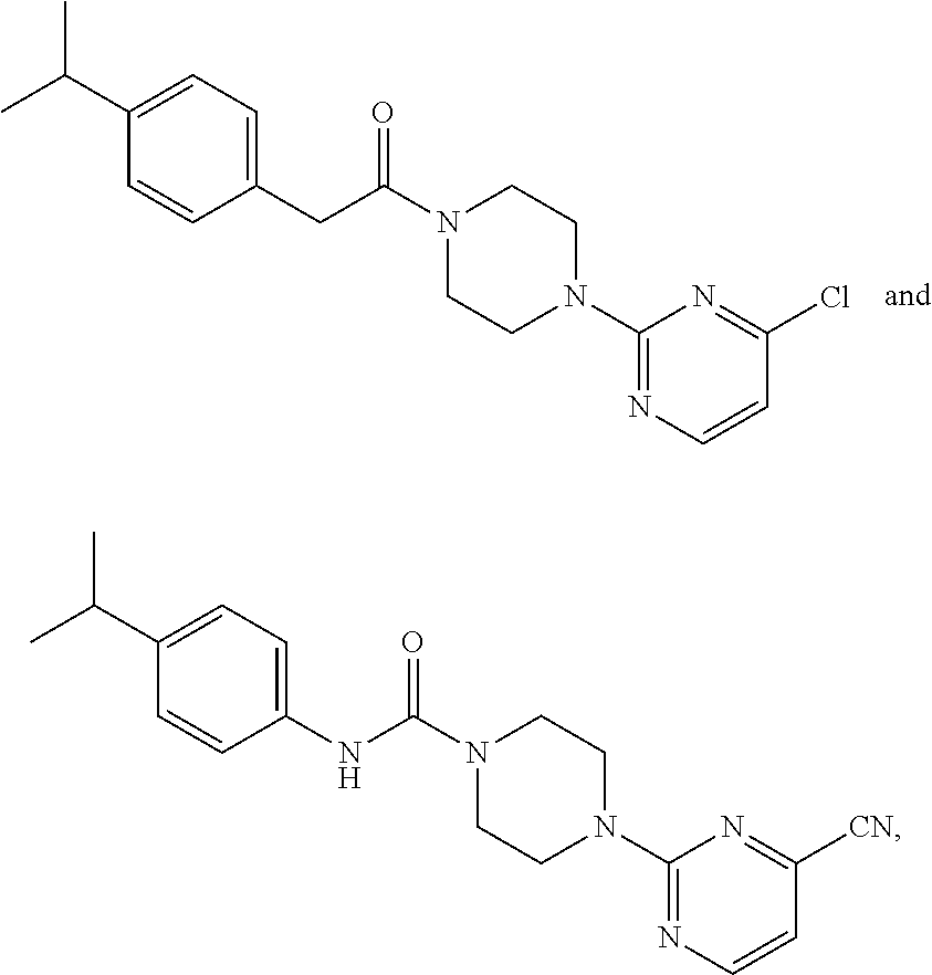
N1(C(CC2=CC=C(C(C)C)C=C2)=O)CCN(C2=NC=CC(Cl)=N2)CC1.N1(C(NC2=CC=C(C(C)C)C=C2)=O)CCN(C2=NC=CC([CN])=N2)CC1
